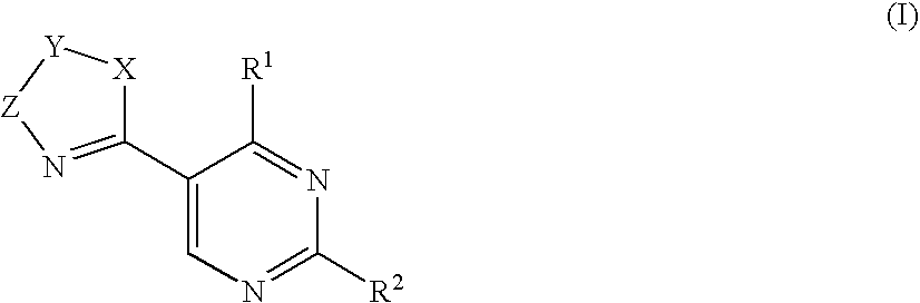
C1(C2=N[Z][Y][X]2)=CN=C([R2])N=C1[R1]
